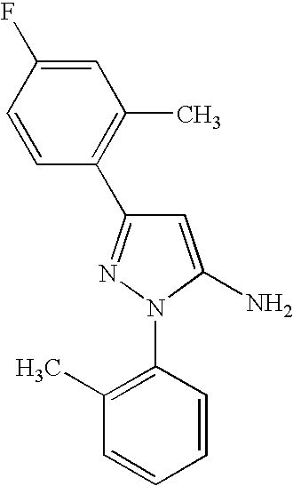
C1(C2=NN(C3=C(C)C=CC=C3)C(N)=C2)=C(C)C=C(F)C=C1
